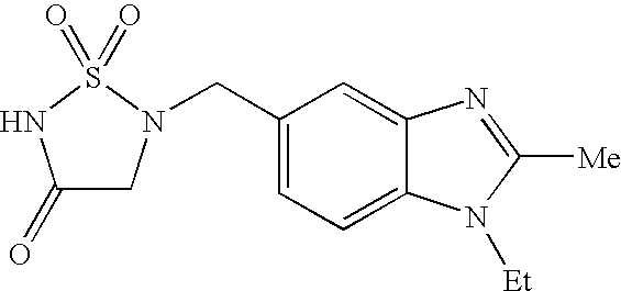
C1(=O)CN(CC2=CC=C3C(=C2)N=C([Me])N3[Et])S(=O)(=O)N1
